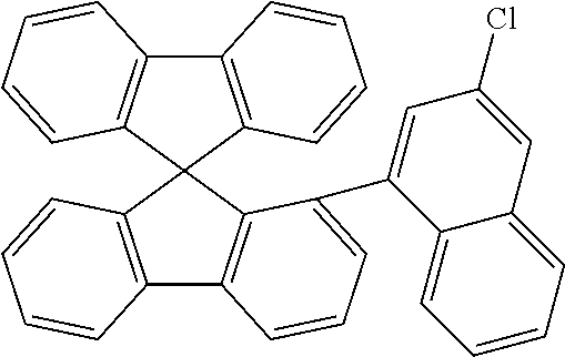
C12=C(C3(C4=C1C=CC=C4)C1=C(C4=C3C(C3=CC(Cl)=CC5=CC=CC=C35)=CC=C4)C=CC=C1)C=CC=C2
